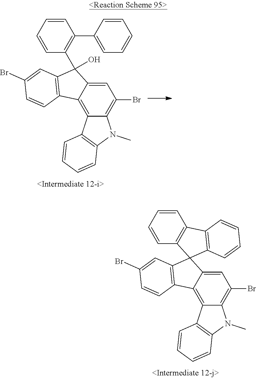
C12=C3C(=C(Br)C=C1C1(C4=C2C=CC(Br)=C4)C2=C(C4=C1C=CC=C4)C=CC=C2)N(C)C1=C3C=CC=C1.C12=C3C(=C(Br)C=C1C(O)(C1=C(C4=CC=CC=C4)C=CC=C1)C1=C2C=CC(Br)=C1)N(C)C1=C3C=CC=C1
